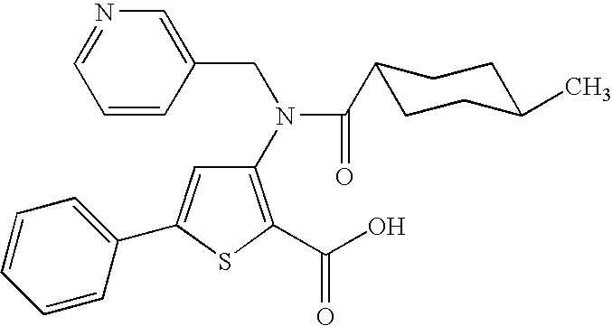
C1(N(CC2=CN=CC=C2)C(=O)C2CCC(C)CC2)=C(C(O)=O)SC(C2=CC=CC=C2)=C1
